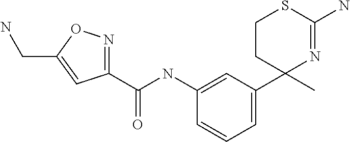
C1(NC(C2=NOC(CN)=C2)=O)=CC(C2(C)N=C(N)SCC2)=CC=C1
